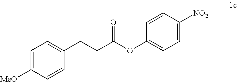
C1=C([MeO])C=CC(CCC(OC2=CC=C([NO2])C=C2)=O)=C1
